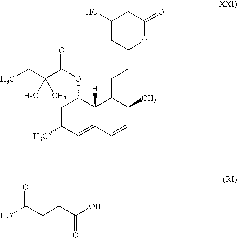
C1(O)CC(CCC2C3([H])C(=CC(C)CC3OC(C(CC)(C)C)=O)C=CC2C)OC(=O)C1.OC(CCC(O)=O)=O
